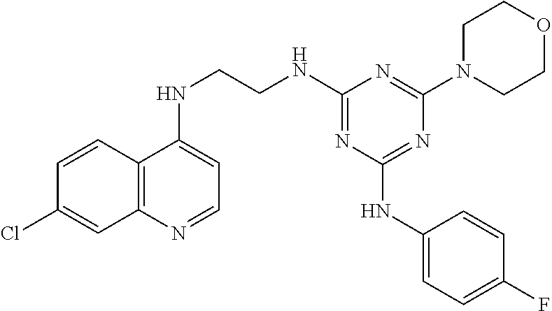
C12=C(N=CC=C1NCCNC1=NC(NC3=CC=C(F)C=C3)=NC(N3CCOCC3)=N1)C=C(Cl)C=C2
